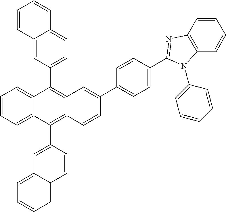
C1=CC=C2C(=C1)C(C1=CC3=CC=CC=C3C=C1)=C1C(=C2C2=CC=C3C(=C2)C=CC=C3)C=C(C2=CC=C(C3=NC4=C(C=CC=C4)N3C3=CC=CC=C3)C=C2)C=C1
